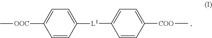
C1=CC([COO]C)=CC=C1[L1]C1=CC=C([OOC]C)C=C1
